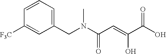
C1([F3C])=CC(CN(C(C=C(C(O)=O)O)=O)C)=CC=C1
